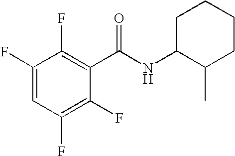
C1(F)=C(F)C=C(F)C(F)=C1C(NC1C(C)CCCC1)=O
